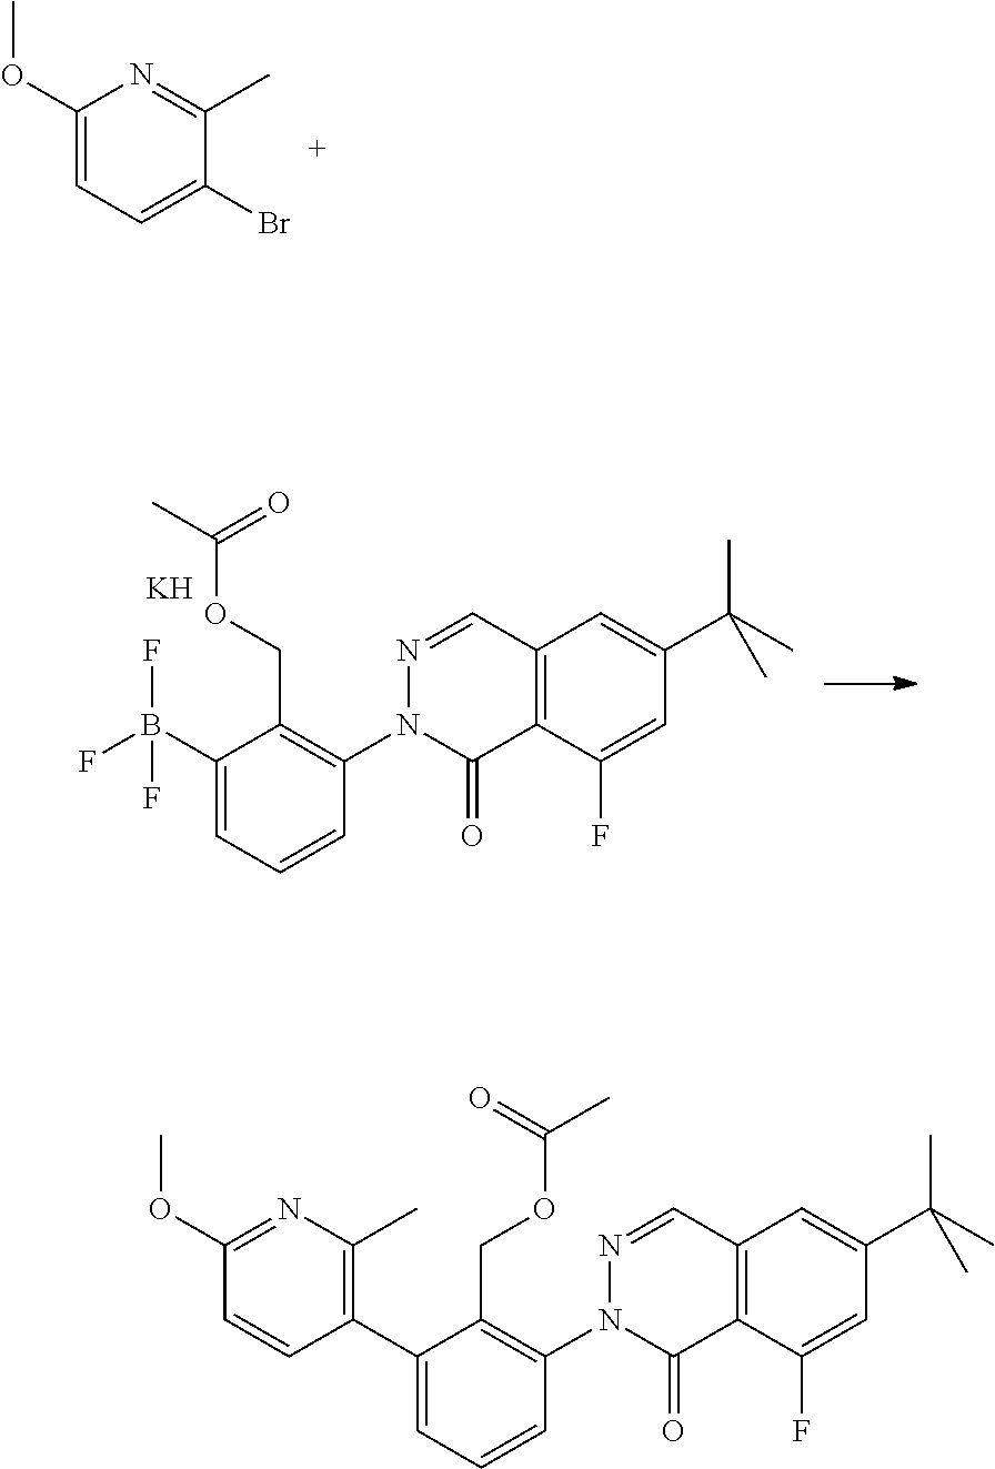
C1(C2=C(C)N=C(OC)C=C2)=CC=CC(N2C(=O)C3=C(C=N2)C=C(C(C)(C)C)C=C3F)=C1COC(=O)C.C1(OC)=CC=C(Br)C(C)=N1.C1(B(F)(F)F)=CC=CC(N2C(=O)C3=C(C=N2)C=C(C(C)(C)C)C=C3F)=C1COC(=O)C.[K]
